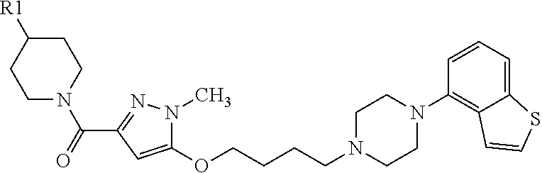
C1N(C(=O)C2=NN(C)C(OCCCCN3CCN(C4=C5C(=CC=C4)SC=C5)CC3)=C2)CCC([R1])C1
